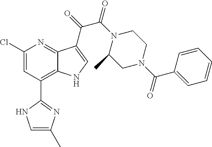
C1(C2=C3C(=NC(Cl)=C2)C(C(=O)C(N2C(C)CN(C(C4=CC=CC=C4)=O)CC2)=O)=CN3)=NC(C)=CN1
